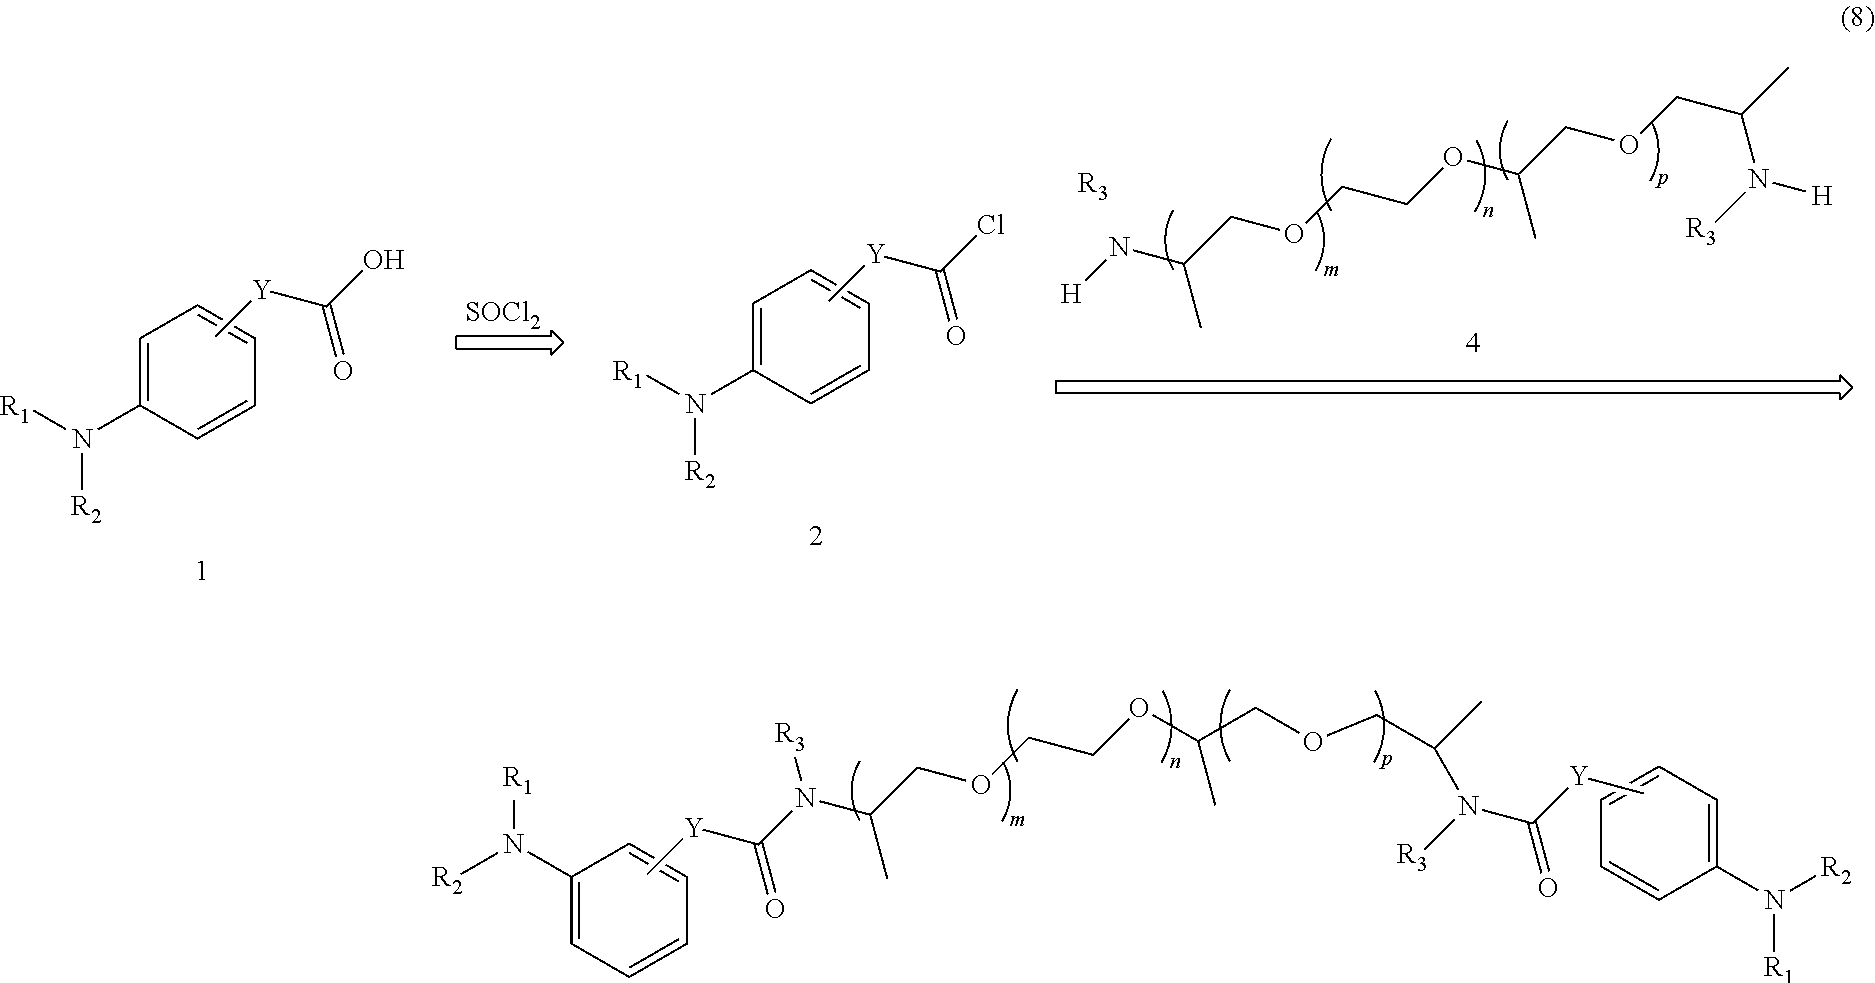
C1=C(N([R1])[R2])C=CC=C1.C[Y]C(O)=O.[SOCl2].C1=C(N([R1])[R2])C=CC=C1.C[Y]C(Cl)=O.[H]NC(COCCOC(COCC(C)N([R3])[H])C)C.[R3].C1(N([R1])[R2])=CC=CC=C1.C[Y]C(=O)N(C(COCCOC(C)COCC(N([R3])C(=O)[Y]C)C)C)[R3].C1(N([R2])[R1])=CC=CC=C1
